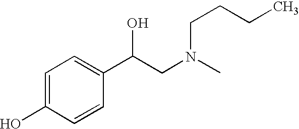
C1=C(O)C=CC(C(CN(C)CCCC)O)=C1
